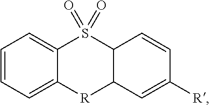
C1=CC=C2C(=C1)S(=O)(=O)C1C([R]2)C=C([R])C=C1
